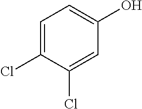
C1=C(Cl)C(Cl)=CC(O)=C1
